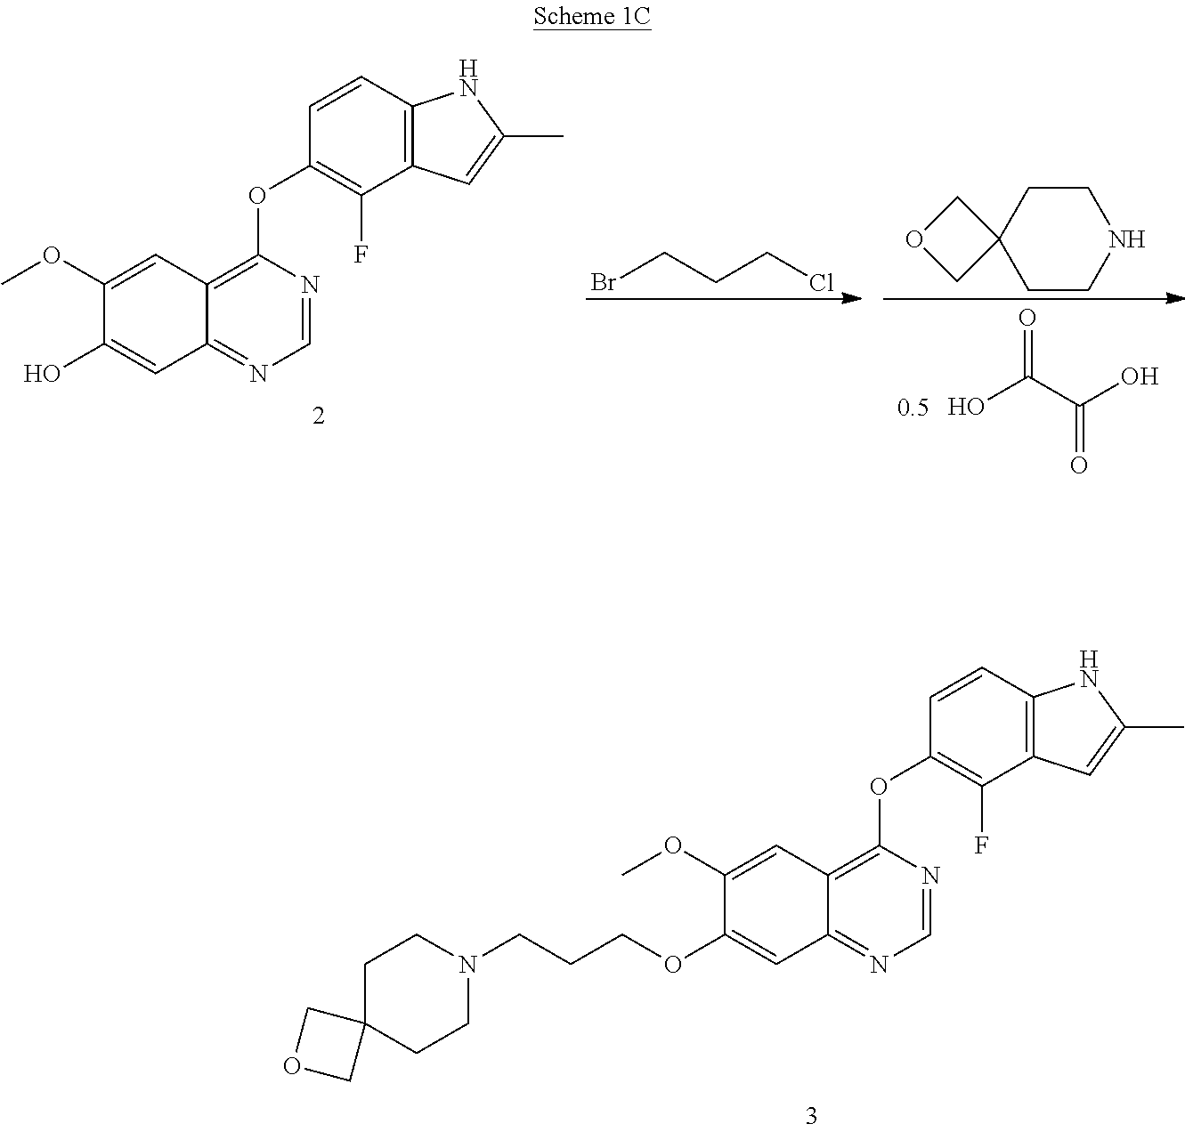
C1(OC)=CC2=C(OC3=C(F)C4=C(C=C3)NC(C)=C4)N=CN=C2C=C1O.C1CC2(CCN1)COC2.OC(C(O)=O)=O.BrCCCCl.C1(OC)=CC2=C(OC3=C(F)C4=C(C=C3)NC(C)=C4)N=CN=C2C=C1OCCCN1CCC2(CC1)COC2
